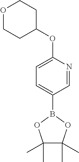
C1(C)(C)C(C)(C)OB(C2=CC=C(OC3CCOCC3)N=C2)O1
